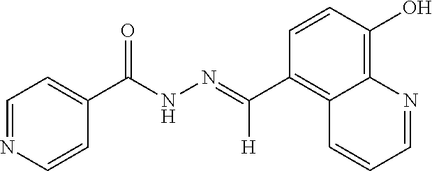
C1=NC2=C(O)C=CC(C([H])=NNC(C3=CC=NC=C3)=O)=C2C=C1
